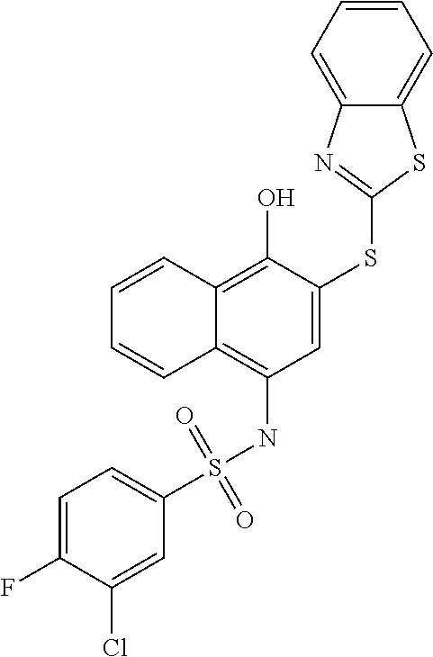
C1=C(SC2=NC3=CC=CC=C3S2)C(O)=C2C(=C1NS(C1=CC=C(F)C(Cl)=C1)(=O)=O)C=CC=C2
